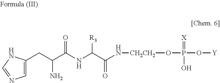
O(P(O[Y])(=[X])O)[CH2CH2]NC(C(NC(C(CC1=CN=CN1)N)=O)[R3])=O
